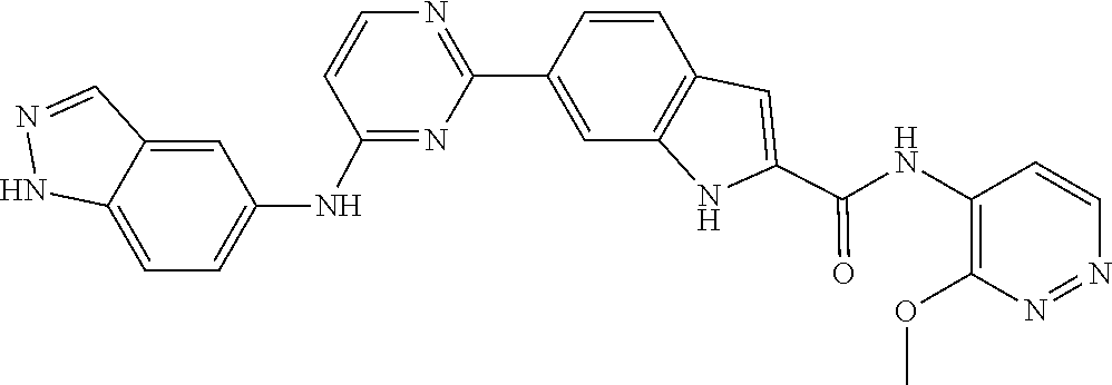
C1=CC2=C(C=C1C1=NC=CC(NC3=CC=C4C(=C3)C=NN4)=N1)NC(C(NC1=C(OC)N=NC=C1)=O)=C2
